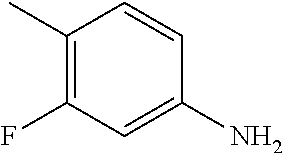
C1(C)=C(F)C=C(N)C=C1
